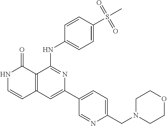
C12=C(C=C(C3=CC=C(CN4CCOCC4)N=C3)N=C1NC1=CC=C(S(=O)(=O)C)C=C1)C=CNC2=O
